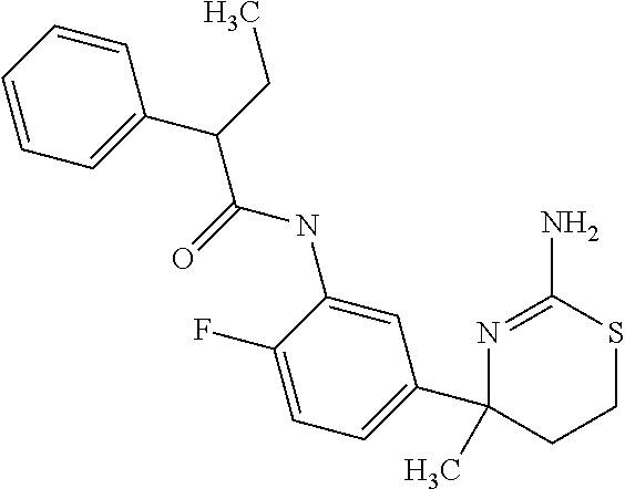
C1=CC=CC=C1C(CC)C(NC1=CC(C2(C)CCSC(N)=N2)=CC=C1F)=O
